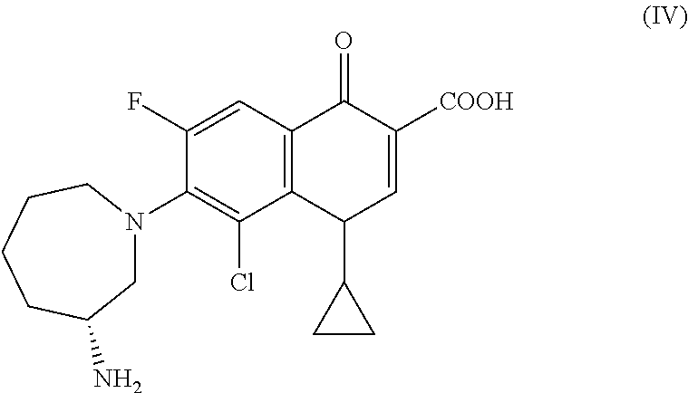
C12=C(C=C(F)C(N3CC(N)CCCC3)=C1Cl)C(=O)C([COOH])=CC2C1CC1
